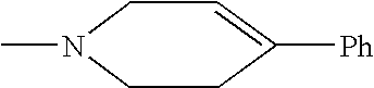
C1N(C)CCC([Ph])=C1
